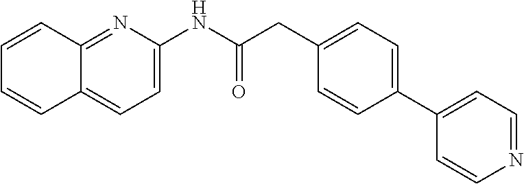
C1=C(NC(CC2=CC=C(C3=CC=NC=C3)C=C2)=O)N=C2C(=C1)C=CC=C2
